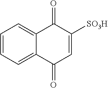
C1=CC=C2C(=C1)C(=O)C([SO3H])=CC2=O
